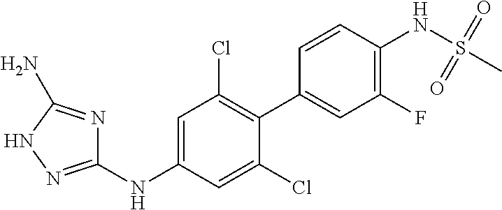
C1(NC2=CC(Cl)=C(C3=CC(F)=C(NS(C)(=O)=O)C=C3)C(Cl)=C2)=NNC(N)=N1
